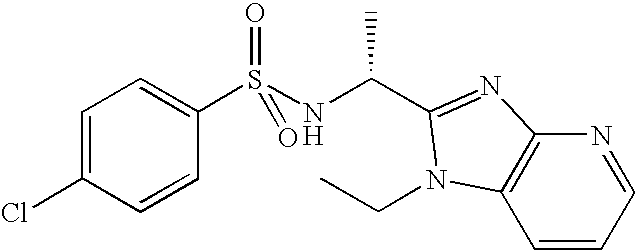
C1(S(NC(C)C2=NC3=C(C=CC=N3)N2CC)(=O)=O)=CC=C(Cl)C=C1
